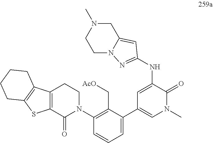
C1=C(NC2=NN3CCN(C)CC3=C2)C(=O)N(C)C=C1C1=CC=CC(N2CCC3=C(C2=O)SC2=C3CCCC2)=C1C[AcO]
